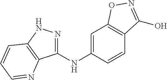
C1=C(NC2=NNC3=C2N=CC=C3)C=CC2=C1ON=C2O
